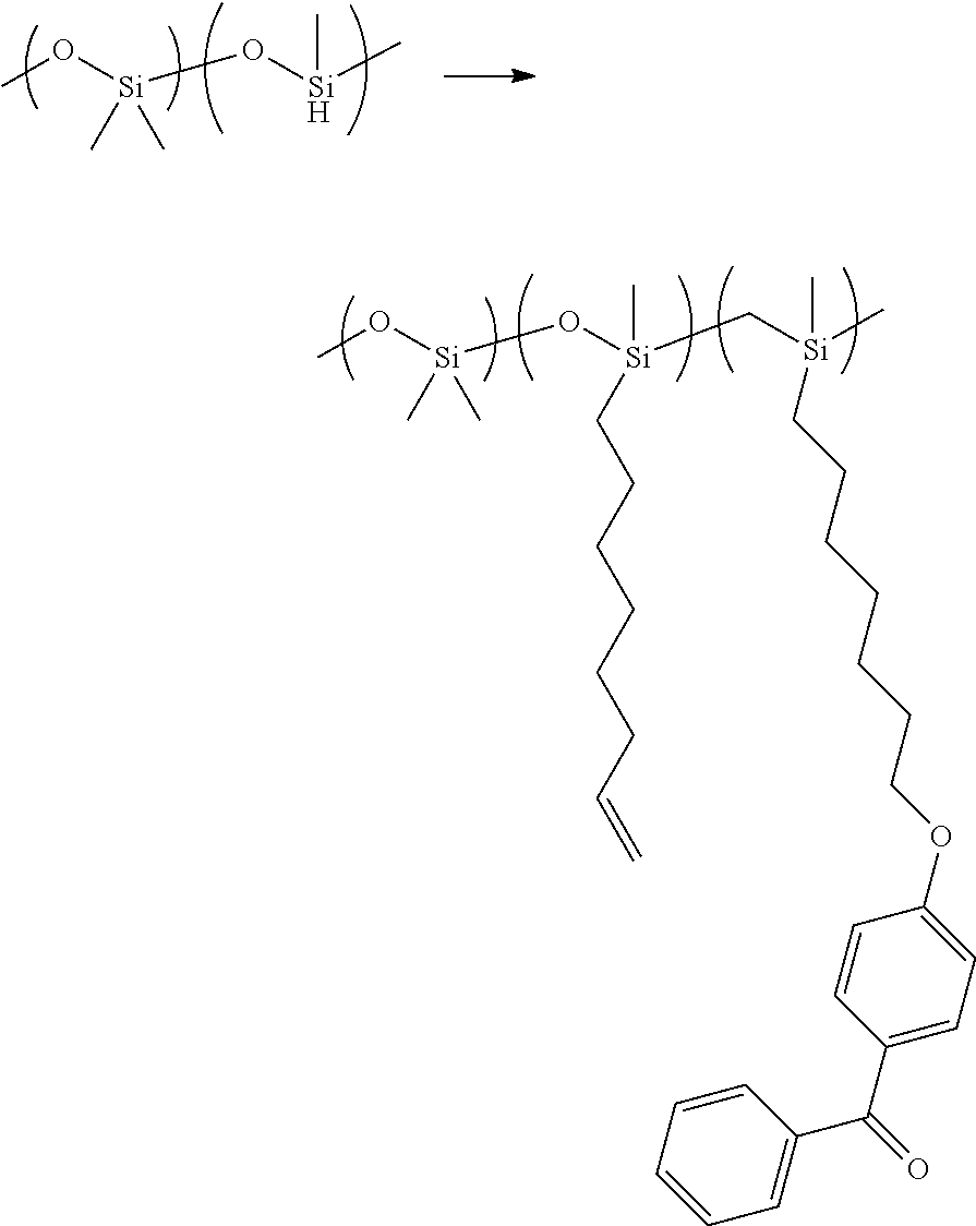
CO[Si](O[Si](C[Si](C)(C)CCCCCCCOC1=CC=C(C(=O)C2=CC=CC=C2)C=C1)(C)CCCCCCC=C)(C)C.CO[Si](O[Si](C)C)(C)C
